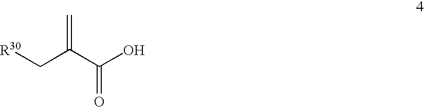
[R30]CC(C(O)=O)=C
